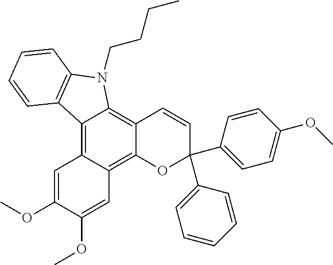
C12=C3C(=C4C(=C1N(CCCC)C1=C2C=CC=C1)C=CC(C1=CC=CC=C1)(C1=CC=C(OC)C=C1)O4)C=C(OC)C(OC)=C3
